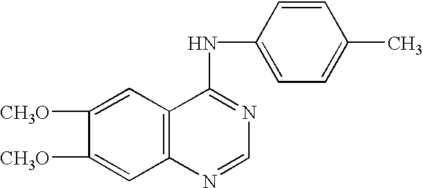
C1([CH3O])=CC2=C(C=C1[CH3O])C(NC1=CC=C(C)C=C1)=NC=N2
